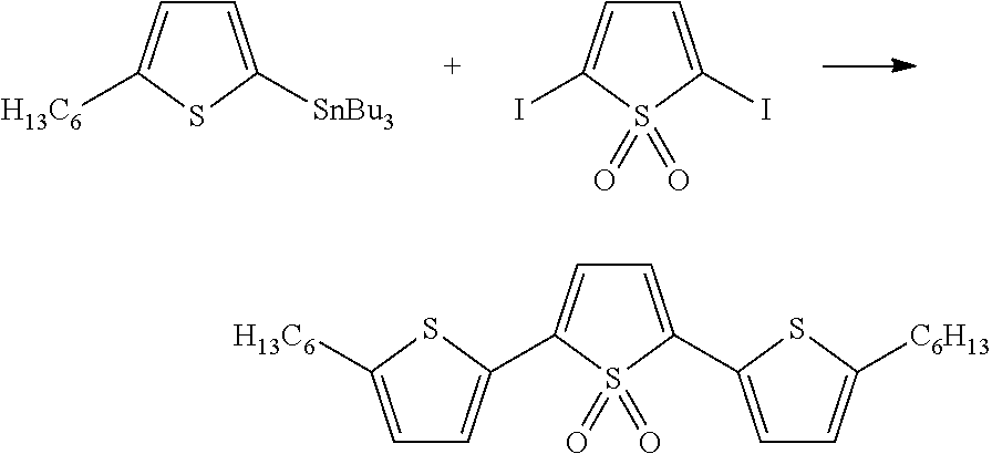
C1=C([SnBu3])SC([H13C6])=C1.C1=C(I)S(=O)(=O)C(I)=C1.C1=C(C2=CC=C([C6H13])S2)S(=O)(=O)C(C2=CC=C([H13C6])S2)=C1
